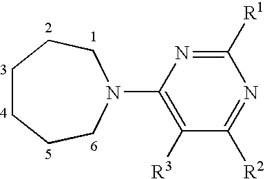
C1([R1])=NC(N2CCCCCC2)=C([R3])C([R2])=N1
